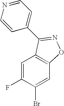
C1=C(F)C(Br)=CC2=C1C(C1=CC=NC=C1)=NO2
